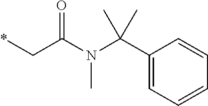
*CC(N(C(C1=CC=CC=C1)(C)C)C)=O
